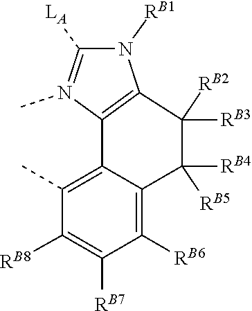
[RB2]C1([RB3])C2=C(N(C)=C([LA])N2[RB1])C2=C(C)C([RB8])=C([RB7])C([RB6])=C2C1([RB5])[RB4]
